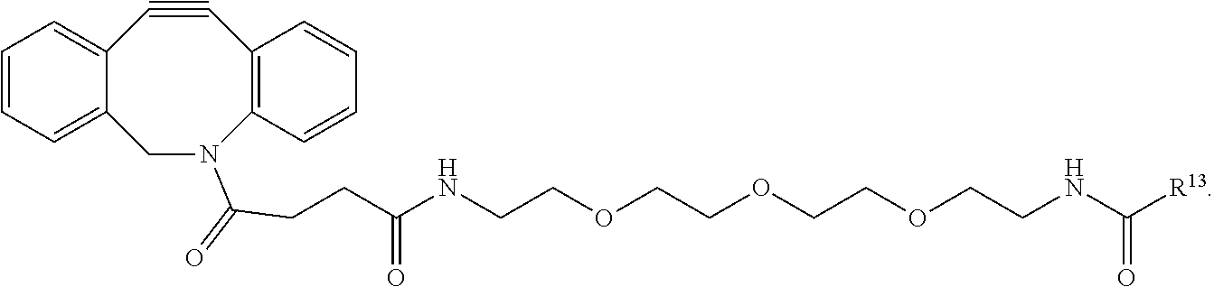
C1=CC=C2C(=C1)C#CC1=C(C=CC=C1)N(C(=O)CCC(NCCOCCOCCOCCNC([R13])=O)=O)C2
